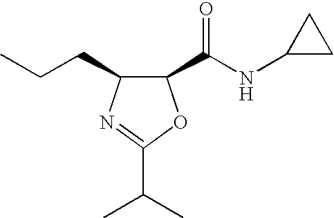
C1(C(NC2CC2)=O)C(CCC)N=C(C(C)C)O1
